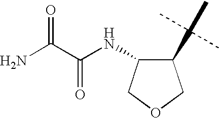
C(C(N)=O)(NC1C(C(C)(C)C)COC1)=O
